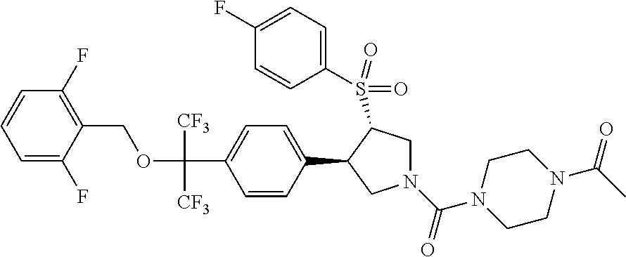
O(C(C1=CC=C(C2CN(C(N3CCN(C(C)=O)CC3)=O)CC2S(C2=CC=C(F)C=C2)(=O)=O)C=C1)([CF3])[CF3])CC1=C(F)C=CC=C1F
